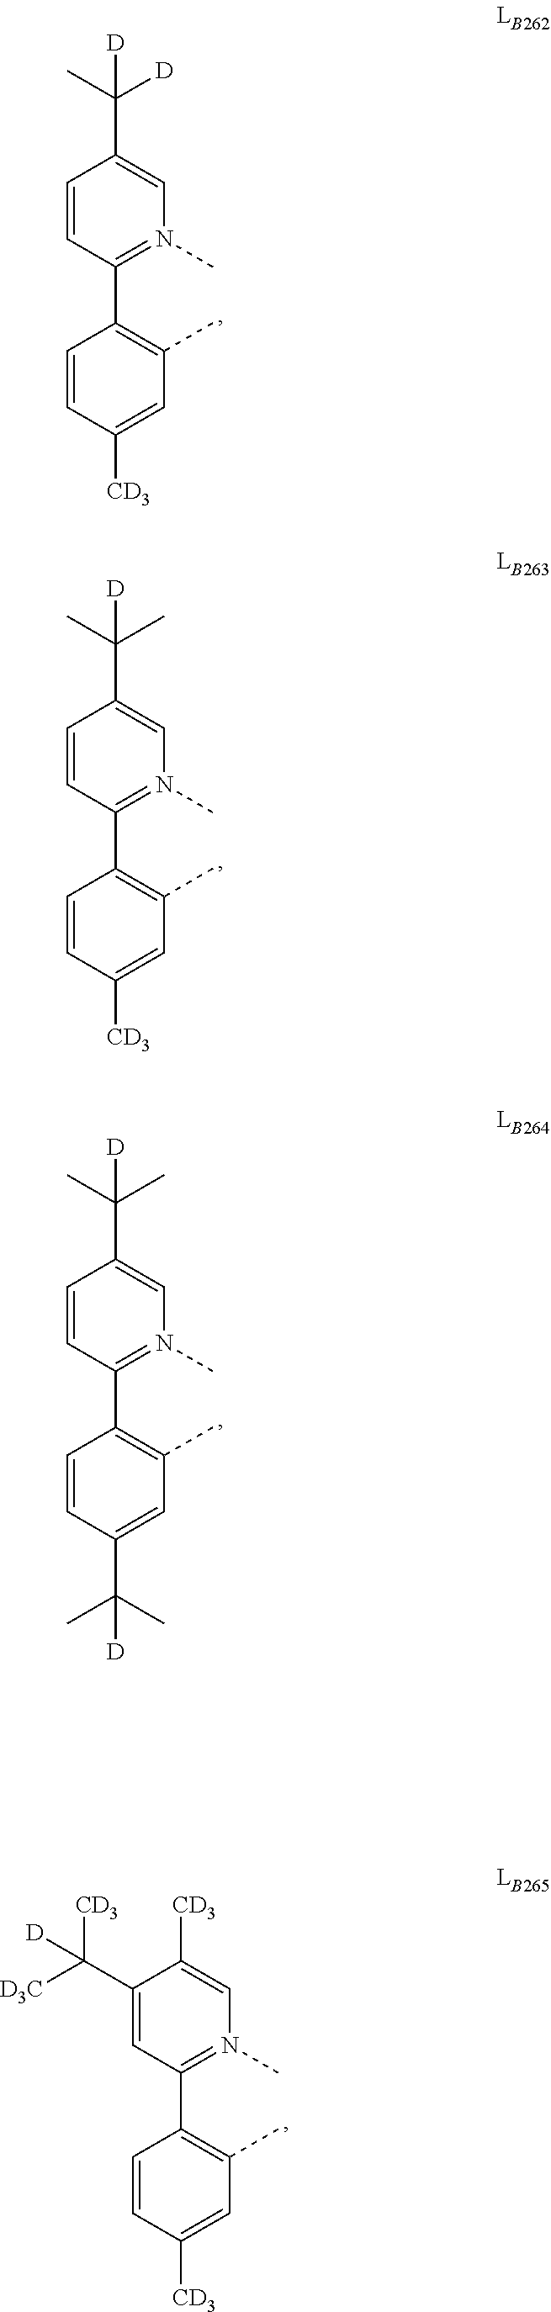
C1=CC(C2=C(C)C=C([CD3])C=C2)=N(C)C=C1C(C)([D])[D].C1=CC(C2=C(C)C=C([CD3])C=C2)=N(C)C=C1C(C)(C)[D].C1=CC(C2=C(C)C=C(C(C)(C)[D])C=C2)=N(C)C=C1C(C)(C)[D].C1(C([D3C])([CD3])[D])=CC(C2=C(C)C=C([CD3])C=C2)=N(C)C=C1[CD3]
